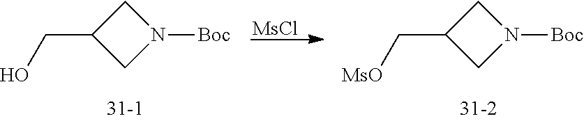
[MsCl].C1C(CO)CN1[Boc].C1C(C[MsO])CN1[Boc]
